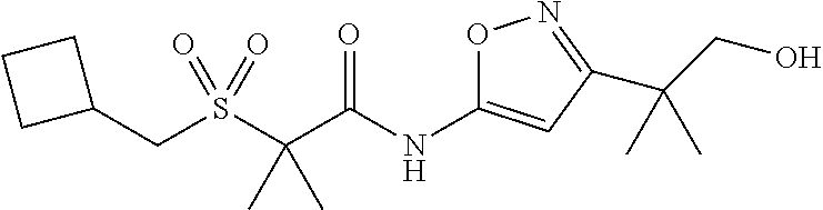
C(C1CCC1)S(C(C(NC1=CC(C(CO)(C)C)=NO1)=O)(C)C)(=O)=O
